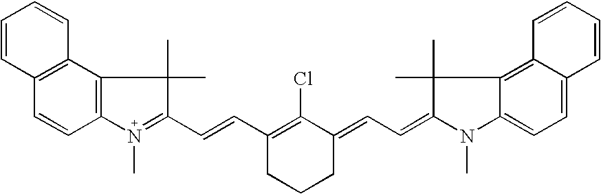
C1=CC2=C(C=C1)C1=C(C=C2)N(C)=C(C=CC2=C(Cl)C(=CC=C3C(C)(C)C4=C5C(=CC=C4N3C)C=CC=C5)CCC2)C1(C)C
